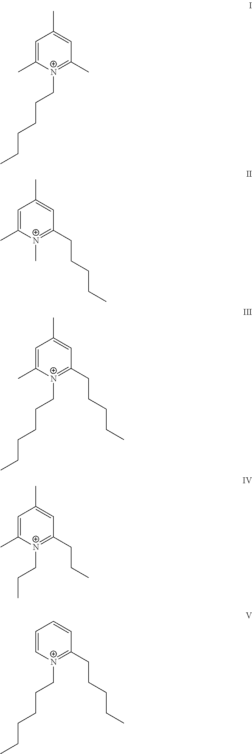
C1=C(C)[N+](CCCCCC)=C(C)C=C1C.C1=C(C)[N+](C)=C(CCCCC)C=C1C.C1=C(C)[N+](CCCCCC)=C(CCCCC)C=C1C.C1=C(C)[N+](CCC)=C(CCC)C=C1C.C1=C[N+](CCCCCC)=C(CCCCC)C=C1
